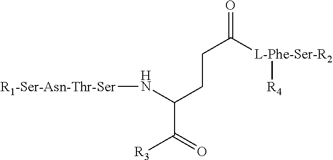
[R1-Ser-Asn-Thr-Ser]NC(CCC([L-Phe-Ser-R2][R4])=O)C([R3])=O
